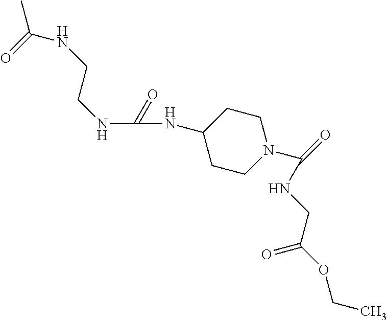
C1CN(C(=O)NCC(OCC)=O)CCC1NC(NCCNC(C)=O)=O
